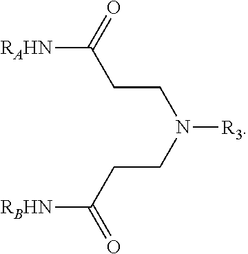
C(CC([RAHN])=O)N(CCC([RBHN])=O)[R3]
